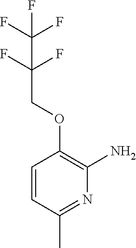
C1=CC(C)=NC(N)=C1OCC(F)(F)C(F)(F)F
